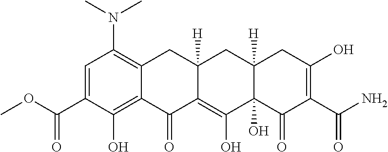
C1=C(C(OC)=O)C(O)=C2C(=C1N(C)C)CC1([H])C(=C(O)C3(O)C([H])(C1)CC(O)=C(C(=O)N)C3=O)C2=O
